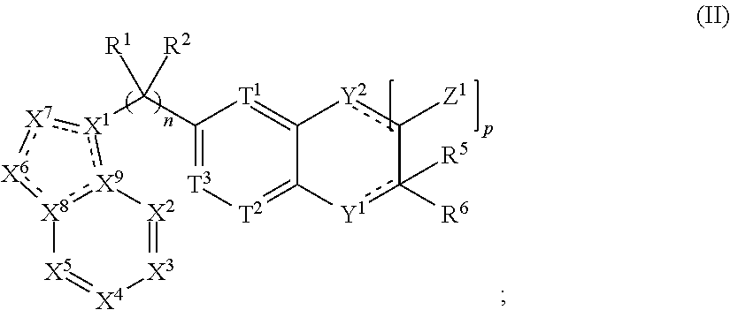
[X8]12:[X9](:[X1](C(C3=[T3][T2]=C4C(=[T1]3)[Y2]c([Z1])-c([R5])([R6])[Y1]4)([R1])[R2]):[X7]:[X6]:1)[X2]=[X3][X4]=[X5]2
